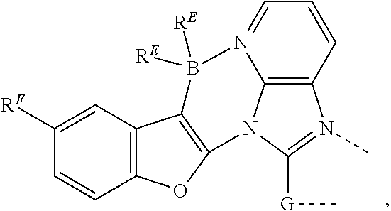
C12=C3C=CC=N1B([RE])([RE])C1=C(N2C([G]C)=N3C)OC2=C1C=C([RF])C=C2
